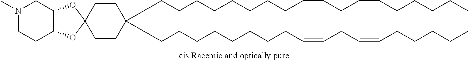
C(CCCCCCCC=CCC=CCCCCC)C1(CCCCCCCCC=CCC=CCCCCC)CCC2(OC3C(O2)CCN(C)C3)CC1
